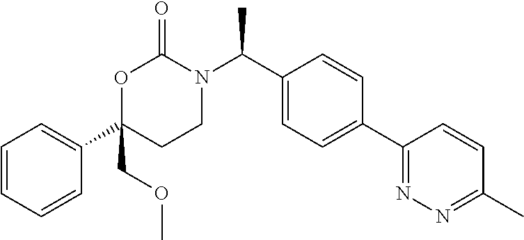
C1=CC=CC(C2(COC)CCN(C(C3=CC=C(C4=NN=C(C)C=C4)C=C3)C)C(=O)O2)=C1
